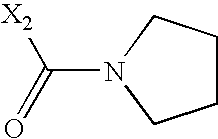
C1CCN(C(=O)[X2])C1
